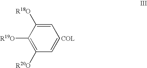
C1=C([R18O])C([R19O])=C([R20O])C=C1
